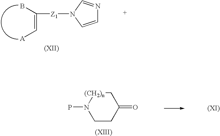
[Z1](N1C=CN=C1)C(=C[A])B.C1CC(=O)C[(CH2)n]N1P
